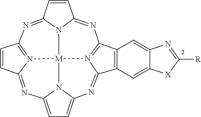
C12=CC=C3N1[M]14N5=C(C6=C(C5=N3)C=C3C(=C6)N=C([R])[X]3)N=C3C=CC(=NC5=N1C(=N2)C=C5)N34
